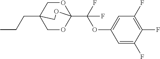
C(CC)C12COC(C(OC3=CC(F)=C(F)C(F)=C3)(F)F)(OC1)OC2
